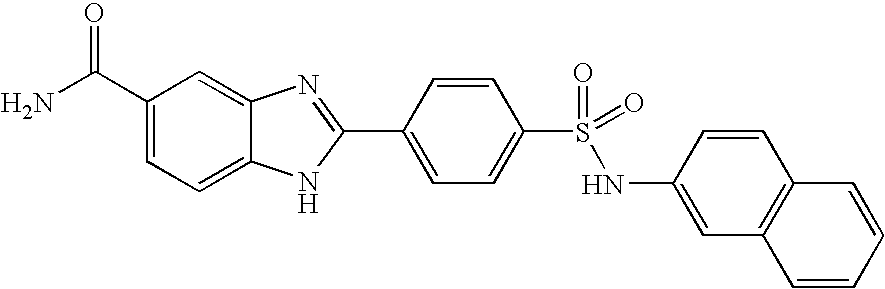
C1(C(N)=O)=CC=C2C(=C1)N=C(C1=CC=C(S(=O)(NC3=CC4=C(C=C3)C=CC=C4)=O)C=C1)N2
